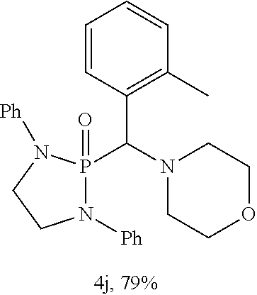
N1([Ph])P(C(N2CCOCC2)C2=C(C)C=CC=C2)(=O)N([Ph])CC1
